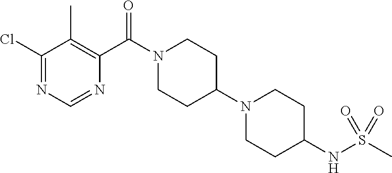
C1(Cl)=NC=NC(C(N2CCC(N3CCC(NS(C)(=O)=O)CC3)CC2)=O)=C1C
